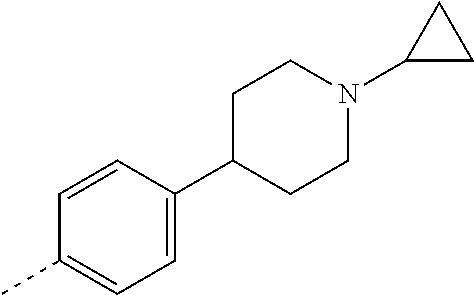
C1=CC(C2CCN(C3CC3)CC2)=CC=C1C
